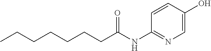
C(C(NC1=NC=C(O)C=C1)=O)CCCCCC
